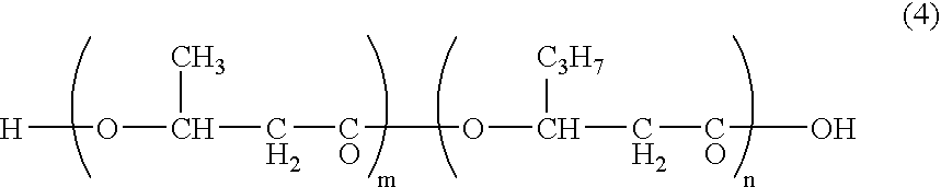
[H]OC(C)C[CO]OC([C3H7])C[CO]O
